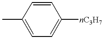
CC1=CC=C([nC3H7])C=C1
